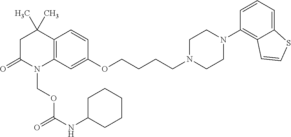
C12=C(C=C(OCCCCN3CCN(C4=C5C(=CC=C4)SC=C5)CC3)C=C1)N(COC(=O)NC1CCCCC1)C(=O)CC2(C)C
